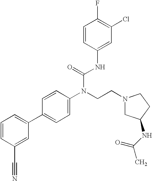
C1=CC(C#N)=CC(C2=CC=C(N(CCN3CCC(NC(C)=O)C3)C(=O)NC3=CC(Cl)=C(F)C=C3)C=C2)=C1
